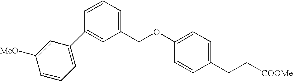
C1=C(C2=CC(COC3=CC=C(CC[COOMe])C=C3)=CC=C2)C=C([MeO])C=C1
